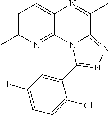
C1=C(C)N=C2C(=C1)N=C(C)C1=NN=C(C3=CC(I)=CC=C3Cl)N21
